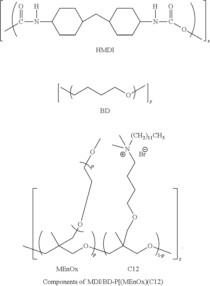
C1CC(N(C(C)=O)[H])CCC1CC1CCC(N(C(OCC)=O)[H])CC1.[HMDI].[Br-].CCC(COCC(COC)(C)COCCCC[N+]([(CH2)11CH3])(C)C)(C)COCCOC.[C12].C(CCCOC)C.[BD]
